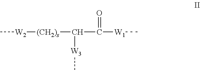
C[W2][(CH2)s]C(C([W1]C)=O)[W3]C
